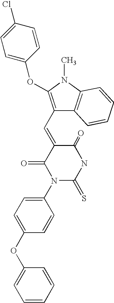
C1(N2C(=S)NC(=O)C(=CC3=C(OC4=CC=C(Cl)C=C4)N(C)C4=C3C=CC=C4)C2=O)=CC=C(OC2=CC=CC=C2)C=C1
